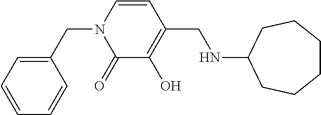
C1=CC=CC(CN2C(=O)C(O)=C(CNC3CCCCCC3)C=C2)=C1
